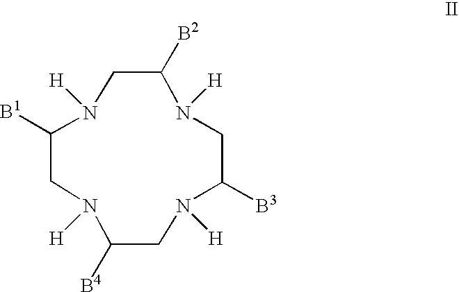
N1([H])CC([B1])N([H])CC([B2])N([H])CC([B3])N([H])CC1[B4]
